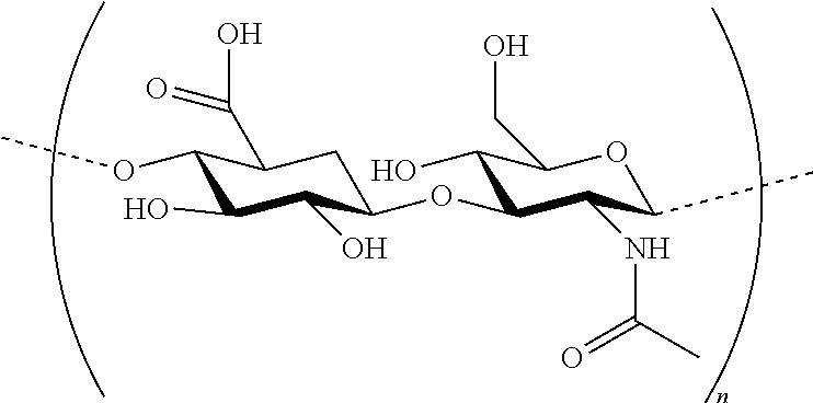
C1(OC)C(O)C(O)C(OC2C(O)C(CO)OC(C)C2NC(=O)C)CC1C(=O)O
